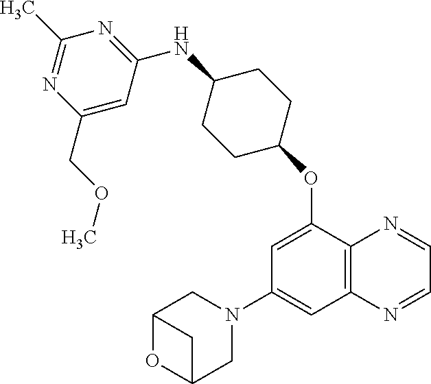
C1(COC)=CC(NC2CCC(OC3=CC(N4CC5OC(C4)C5)=CC4=C3N=CC=N4)CC2)=NC(C)=N1
